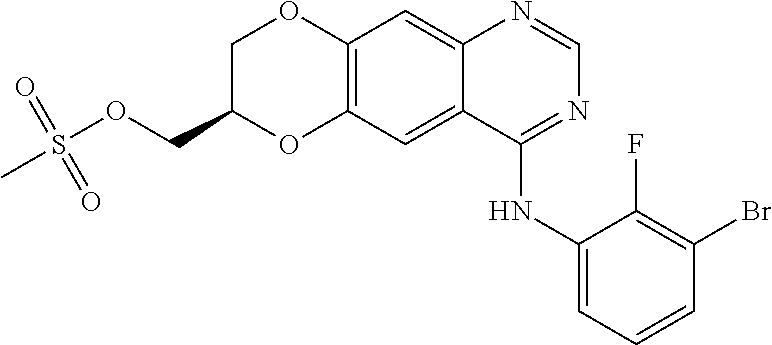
C12=C(C=C3C(=C1)N=CN=C3NC1=CC=CC(Br)=C1F)OC(COS(C)(=O)=O)CO2
